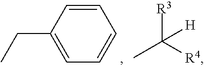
CCC1=CC=CC=C1.[R3]C([R4])(C)[H]
